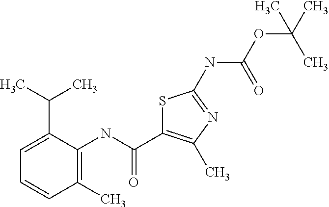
C1=C(C(C)C)C(NC(C2=C(C)N=C(NC(OC(C)(C)C)=O)S2)=O)=C(C)C=C1
